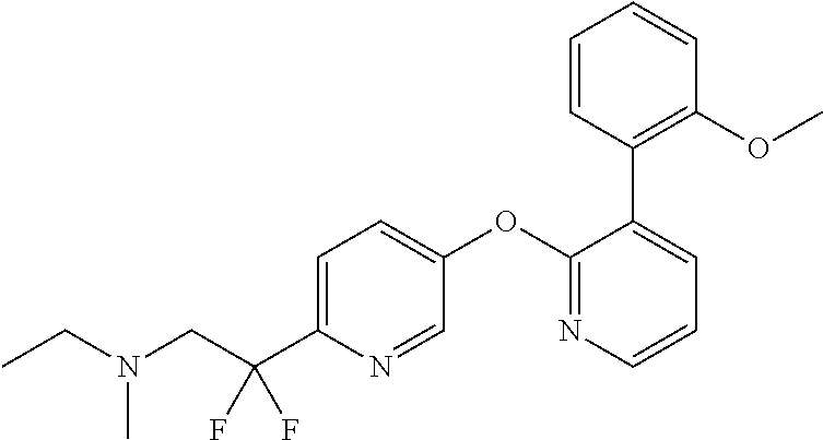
C1=C(C(CN(CC)C)(F)F)N=CC(OC2=NC=CC=C2C2=C(OC)C=CC=C2)=C1
